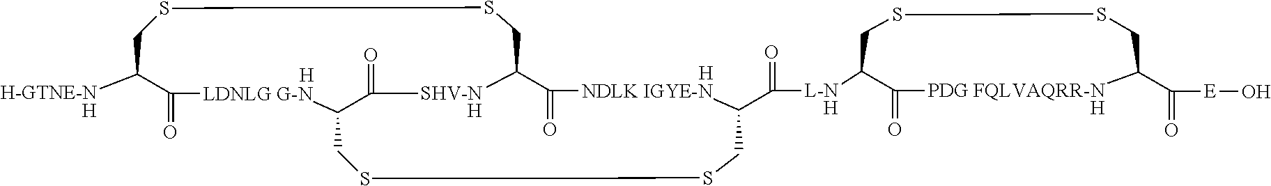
[H].[H].[H].[H].[H].[H].[H-GTNE-N]C1C(=O)[LDNLG G-N]C2C(=O)[SHV-N]C(CSSC1)C(=O)[NDLK IGYE-N]C(C([L-N]C1C(=O)[PDG FQLVAQRR-N]C(C(=O)[E]O)CSSC1)=O)CSSC2
